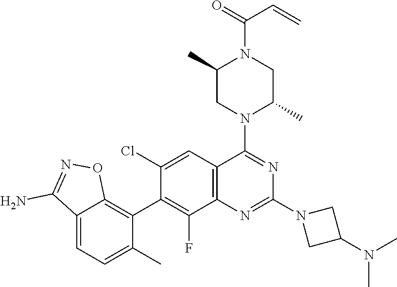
C12=C(C=C(Cl)C(C3=C4C(=CC=C3C)C(N)=NO4)=C1F)C(N1C(C)CN(C(=O)C=C)C(C)C1)=NC(N1CC(N(C)C)C1)=N2
